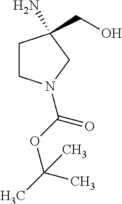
C1CN(C(OC(C)(C)C)=O)CC1(N)CO
